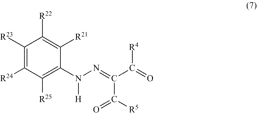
N(N=C(C(=O)[R4])C([R5])=O)(C1=C([R25])C([R24])=C([R23])C([R22])=C1[R21])[H]
